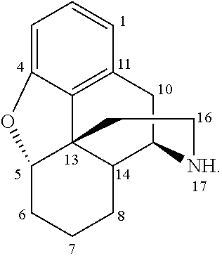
C1=C2C3=C(C=C1)CC1C4C3(C(CCC4)O2)CC[NH]1
